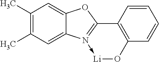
C1(C)=C(C)C=C2C(=C1)N1->[Li]OC3=C(C=1O2)C=CC=C3
